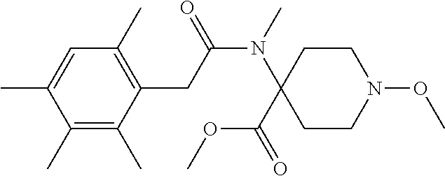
C1(C)=C(C)C(CC(N(C2(C(=O)OC)CCN(OC)CC2)C)=O)=C(C)C=C1C
